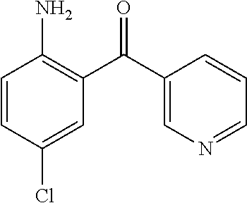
C1(N)=C(C(C2=CN=CC=C2)=O)C=C(Cl)C=C1
